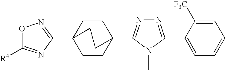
O1C([R4])=NC(C23CCC(C4=NN=C(C5=CC=CC=C5[F3C])N4C)(CC2)CC3)=N1
